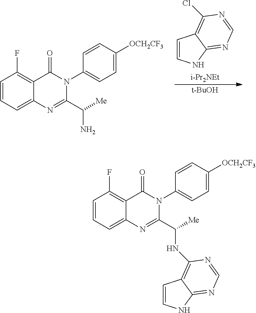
C1=CNC2=NC=NC(Cl)=C12.[i-Pr2NEt].[t-BuOH].C1=CC=C2C(=C1F)C(=O)N(C1=CC=C([OCH2CF3])C=C1)C(C([Me])N)=N2.C1=CC=C2C(=C1F)C(=O)N(C1=CC=C([OCH2CF3])C=C1)C(C([Me])NC1=C3C=CNC3=NC=N1)=N2
